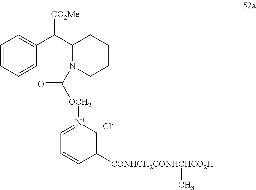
C1=CC=CC(C(C2N(C([OCH2][N+]3=CC=CC([CONHCH2CONHCHCO2H]C)=C3)=O)CCCC2)[CO2Me])=C1.[Cl-]
